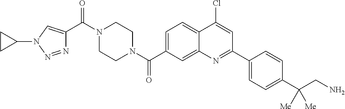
N1(C(C2=CN(C3CC3)N=N2)=O)CCN(C(=O)C2=CC=C3C(=C2)N=C(C2=CC=C(C(CN)([Me])[Me])C=C2)C=C3Cl)CC1
